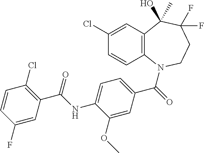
C1(Cl)=CC2=C(C=C1)N(C(=O)C1=CC=C(NC(C3=C(Cl)C=CC(F)=C3)=O)C(OC)=C1)CCC(F)(F)C2(O)C
